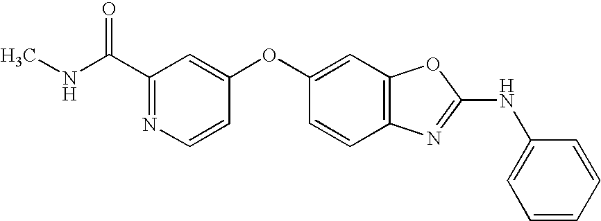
C1(C(NC)=O)=NC=CC(OC2=CC3=C(C=C2)N=C(NC2=CC=CC=C2)O3)=C1
